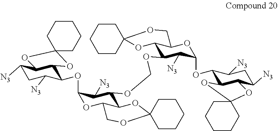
C1CCC2(CC1)OC1C([N3])CC([N3])C(OC3OC4C(C(OCOC5C6OC7(CCCCC7)OCC6OC(OC6C7C(C([N3])CC6[N3])OC6(O7)CCCCC6)C5[N3])C3[N3])OC3(OC4)CCCCC3)C1O2
